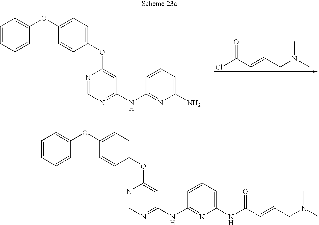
C1(OC2=CC=CC=C2)=CC=C(OC2=CC(NC3=NC(NC(C=CCN(C)C)=O)=CC=C3)=NC=N2)C=C1.C(=O)(C=CCN(C)C)Cl.C1(OC2=CC=CC=C2)=CC=C(OC2=CC(NC3=NC(N)=CC=C3)=NC=N2)C=C1
